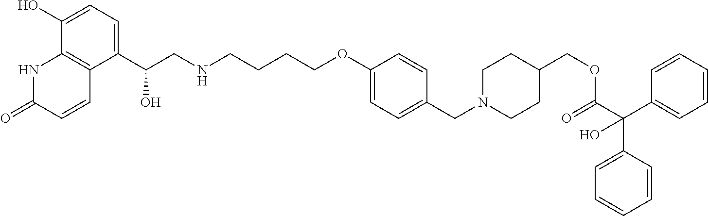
N1C(=O)C=CC2=C1C(O)=CC=C2C(CNCCCCOC1=CC=C(CN2CCC(COC(C(C3=CC=CC=C3)(C3=CC=CC=C3)O)=O)CC2)C=C1)O
